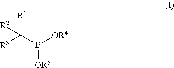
[R1]C(B([OR4])[OR5])([R3])[R2]
